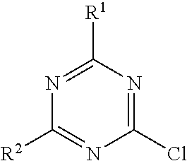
N1=C([R1])N=C(Cl)N=C1[R2]
